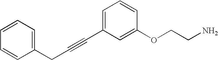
C1(CC#CC2=CC=CC(OCCN)=C2)=CC=CC=C1
